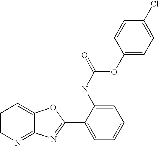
C12=NC=CC=C1OC(C1=CC=CC=C1NC(OC1=CC=C(Cl)C=C1)=O)=N2
